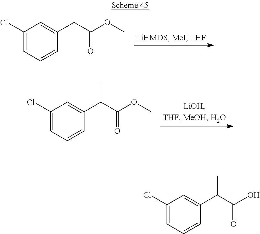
C1(Cl)=CC=CC(CC(OC)=O)=C1.C1(Cl)=CC=CC(C(C(OC)=O)C)=C1.C1(Cl)=CC=CC(C(C(O)=O)C)=C1
